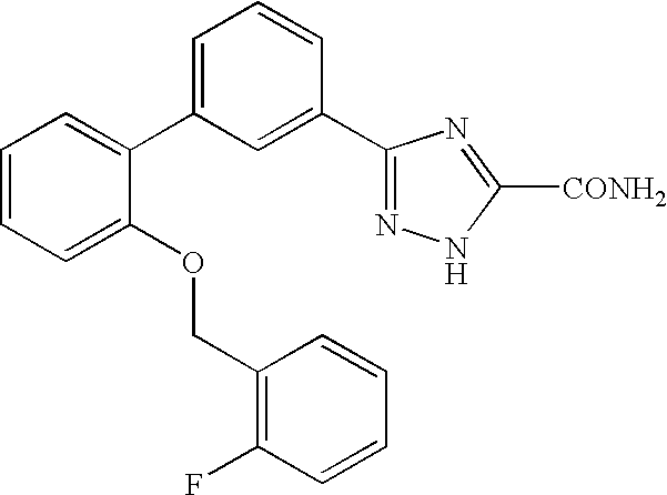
C1=CC=C(OCC2=C(F)C=CC=C2)C(C2=CC=CC(C3=NNC([CONH2])=N3)=C2)=C1
